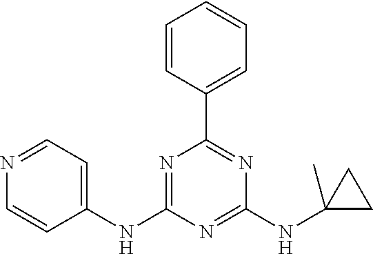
C1(NC2=CC=NC=C2)=NC(C2=CC=CC=C2)=NC(NC2(C)CC2)=N1
